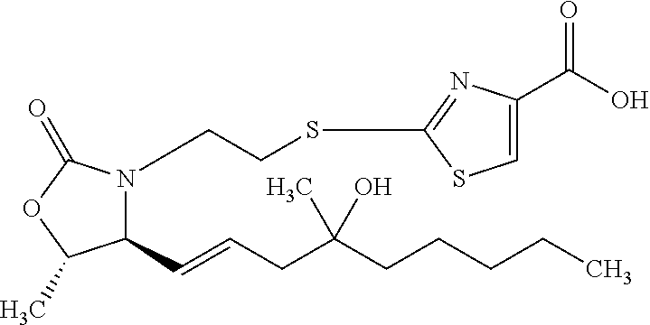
C1(C=CCC(CCCCC)(C)O)N(CCSC2=NC(C(O)=O)=CS2)C(=O)OC1C
